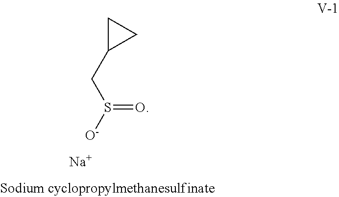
C1(CS(=O)[O-])CC1.[Na]
